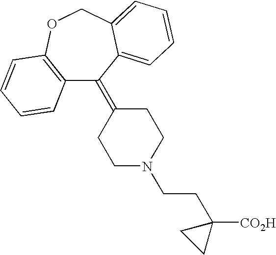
C12=C(OCC3=CC=CC=C3C1=C1CCN(CCC3([CO2H])CC3)CC1)C=CC=C2
